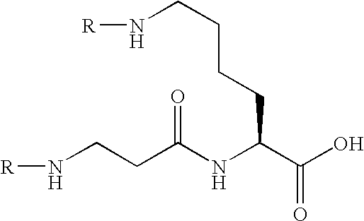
[R]NCCC(NC(C(O)=O)CCCCN[R])=O
